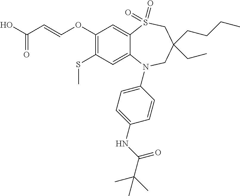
OC(C=COC1=C(SC)C=C2C(=C1)S(=O)(=O)CC(CCCC)(CC)CN2C1=CC=C(NC(=O)C(C)(C)C)C=C1)=O
